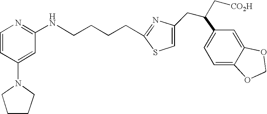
C(CCCC1=NC(CC(C2=CC=C3C(=C2)OCO3)C[CO2H])=CS1)NC1=NC=CC(N2CCCC2)=C1
